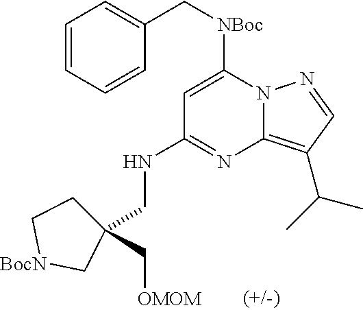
C1=CC=CC(C[NBoc]C2=CC(NCC3(C[OMOM])CC[BocN]C3)=NC3=C(C(C)C)C=NN23)=C1
